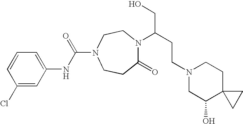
C1(=O)N(C(CCN2CC(O)C3(CC2)CC3)CO)CCN(C(NC2=CC=CC(Cl)=C2)=O)CC1
